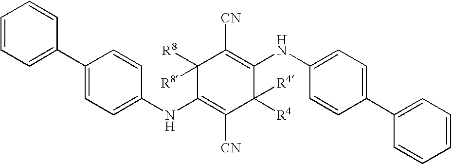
C1(C2=CC=CC=C2)=CC=C(NC2=C([CN])C([R4])([R4])C(NC3=CC=C(C4=CC=CC=C4)C=C3)=C([CN])C2([R8])[R8])C=C1
